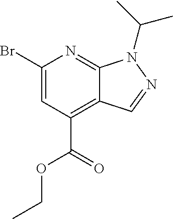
C12=NC(Br)=CC(C(=O)OCC)=C1C=NN2C(C)C
